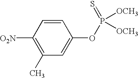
C1=CC([O2N])=C(C)C=C1OP([OCH3])([OCH3])=S
